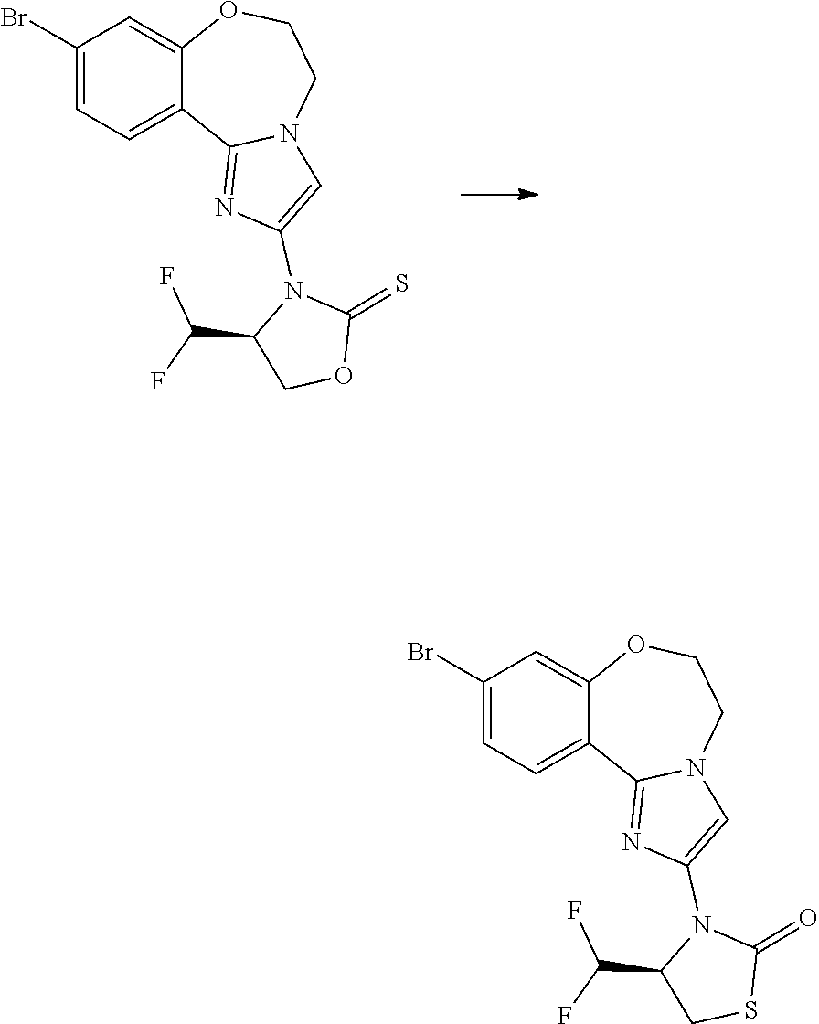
C(C1COC(=S)N1C1=CN2C(=N1)C1=CC=C(Br)C=C1OCC2)(F)F.C(C1CSC(=O)N1C1=CN2C(=N1)C1=CC=C(Br)C=C1OCC2)(F)F
